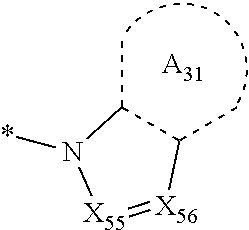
C1(C)C(C)N(*)[X55]=[X56]1.[A31]
